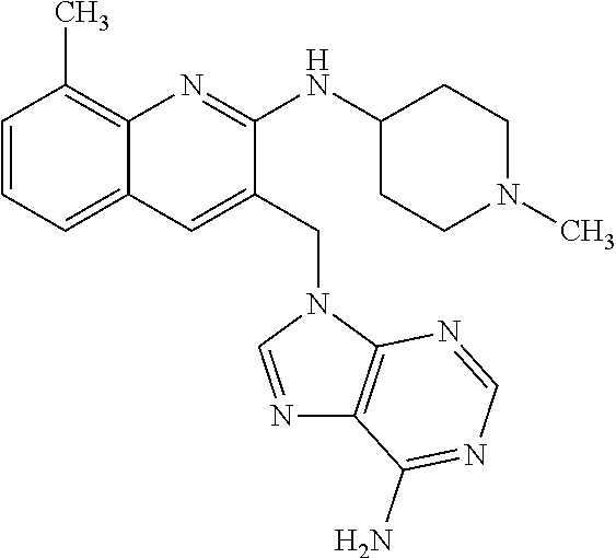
C1=CC=C2C(=C1C)N=C(NC1CCN(C)CC1)C(CN1C=NC3=C1N=CN=C3N)=C2
